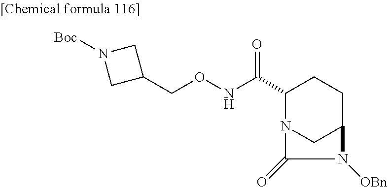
C1(CONC(C2N3CC(CC2)N([OBn])C3=O)=O)CN([Boc])C1
